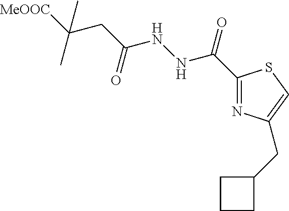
C(C1=NC(CC2CCC2)=CS1)(=O)NNC(CC([MeOOC])(C)C)=O
